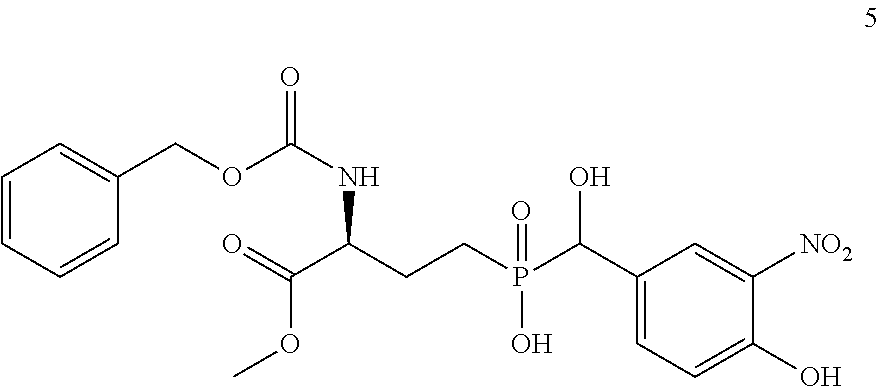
C1=CC=CC(COC(NC(C(=O)OC)CCP(C(C2=CC=C(O)C([NO2])=C2)O)(O)=O)=O)=C1
